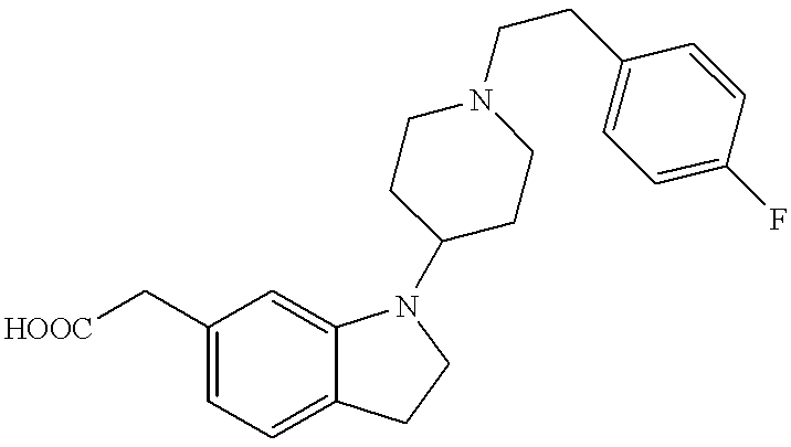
C1(C[HOOC])=CC=C2C(=C1)N(C1CCN(CCC3=CC=C(F)C=C3)CC1)CC2
